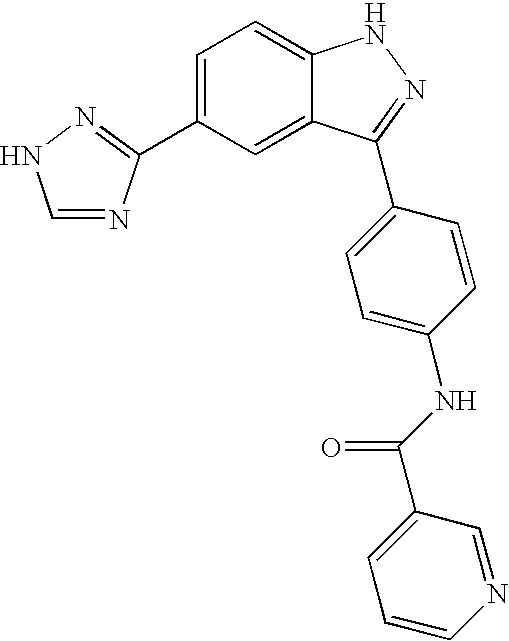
C1=C(C2=NNC=N2)C=C2C(=C1)NN=C2C1=CC=C(NC(C2=CC=CN=C2)=O)C=C1
